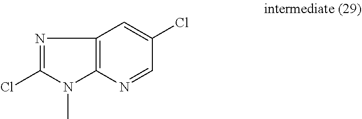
N1=C(Cl)N(C)C2=C1C=C(Cl)C=N2
